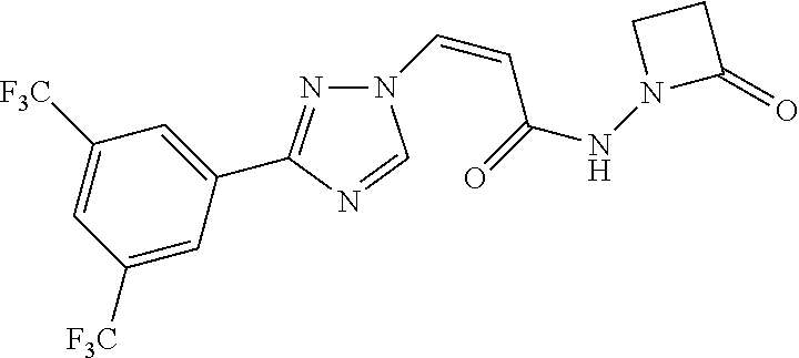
N1=C(C2=CC([F3C])=CC([F3C])=C2)N=CN1C=CC(NN1C(=O)CC1)=O
